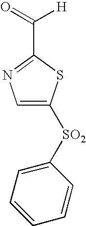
C1=C([SO2]C2=CC=CC=C2)SC(C(=O)[H])=N1
